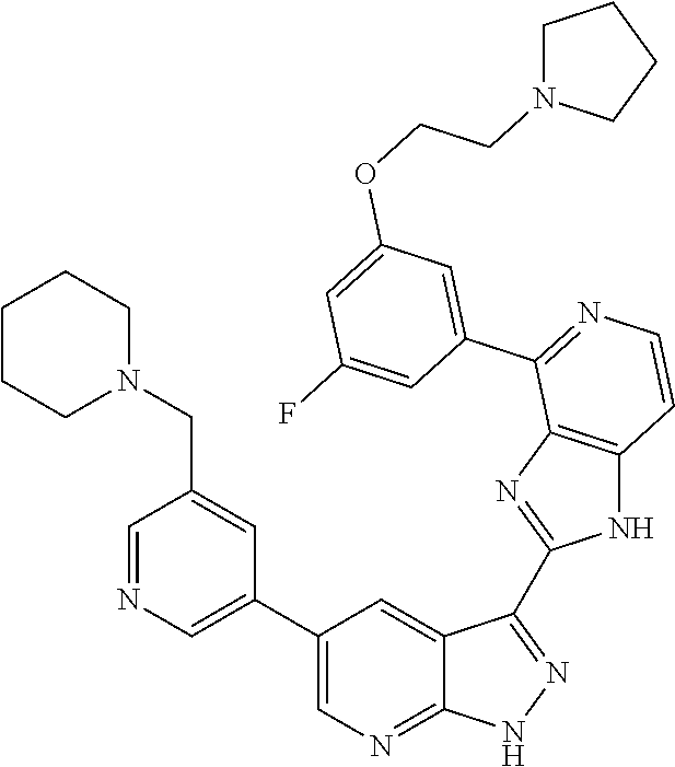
C1=NC=C(C2=CN=C3C(=C2)C(C2=NC4=C(N2)C=CN=C4C2=CC(OCCN4CCCC4)=CC(F)=C2)=NN3)C=C1CN1CCCCC1
